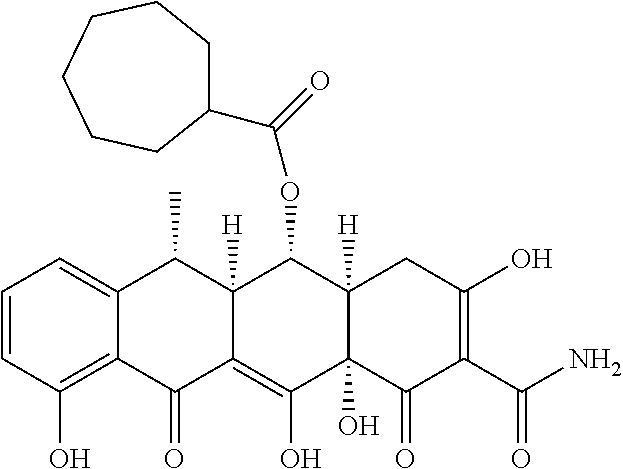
C1=CC(O)=C2C(=C1)C(C)C1([H])C(=C(O)C3(O)C([H])(C1OC(=O)C1CCCCCC1)CC(O)=C(C(N)=O)C3=O)C2=O
